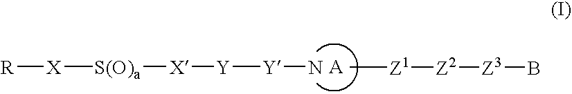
[R][X][S(O)a][X][Y][Y]N.C[Z1][Z2][Z3]B
